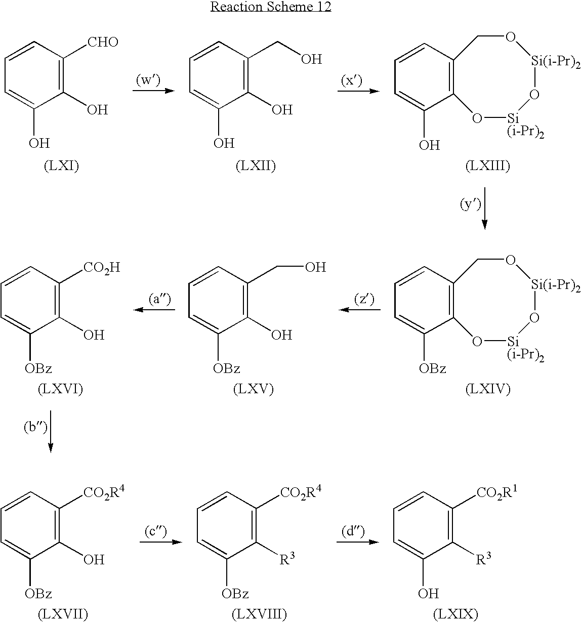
C1=CC=C(O)C(O)=C1[CHO].C1=CC=C(O)C(O)=C1CO.C1=CC=C(O)C2=C1CO[Si(i-Pr)2]O[Si(i-Pr)2]O2.C1=CC=C([OBz])C2=C1CO[Si(i-Pr)2]O[Si(i-Pr)2]O2.C1=CC=C([OBz])C(O)=C1CO.C1=CC=C([OBz])C(O)=C1[CO2H].C1=CC=C([OBz])C(O)=C1[CO2R4].C1=CC=C([OBz])C([R3])=C1[CO2R4].C1=CC=C(O)C([R3])=C1[CO2R1]
